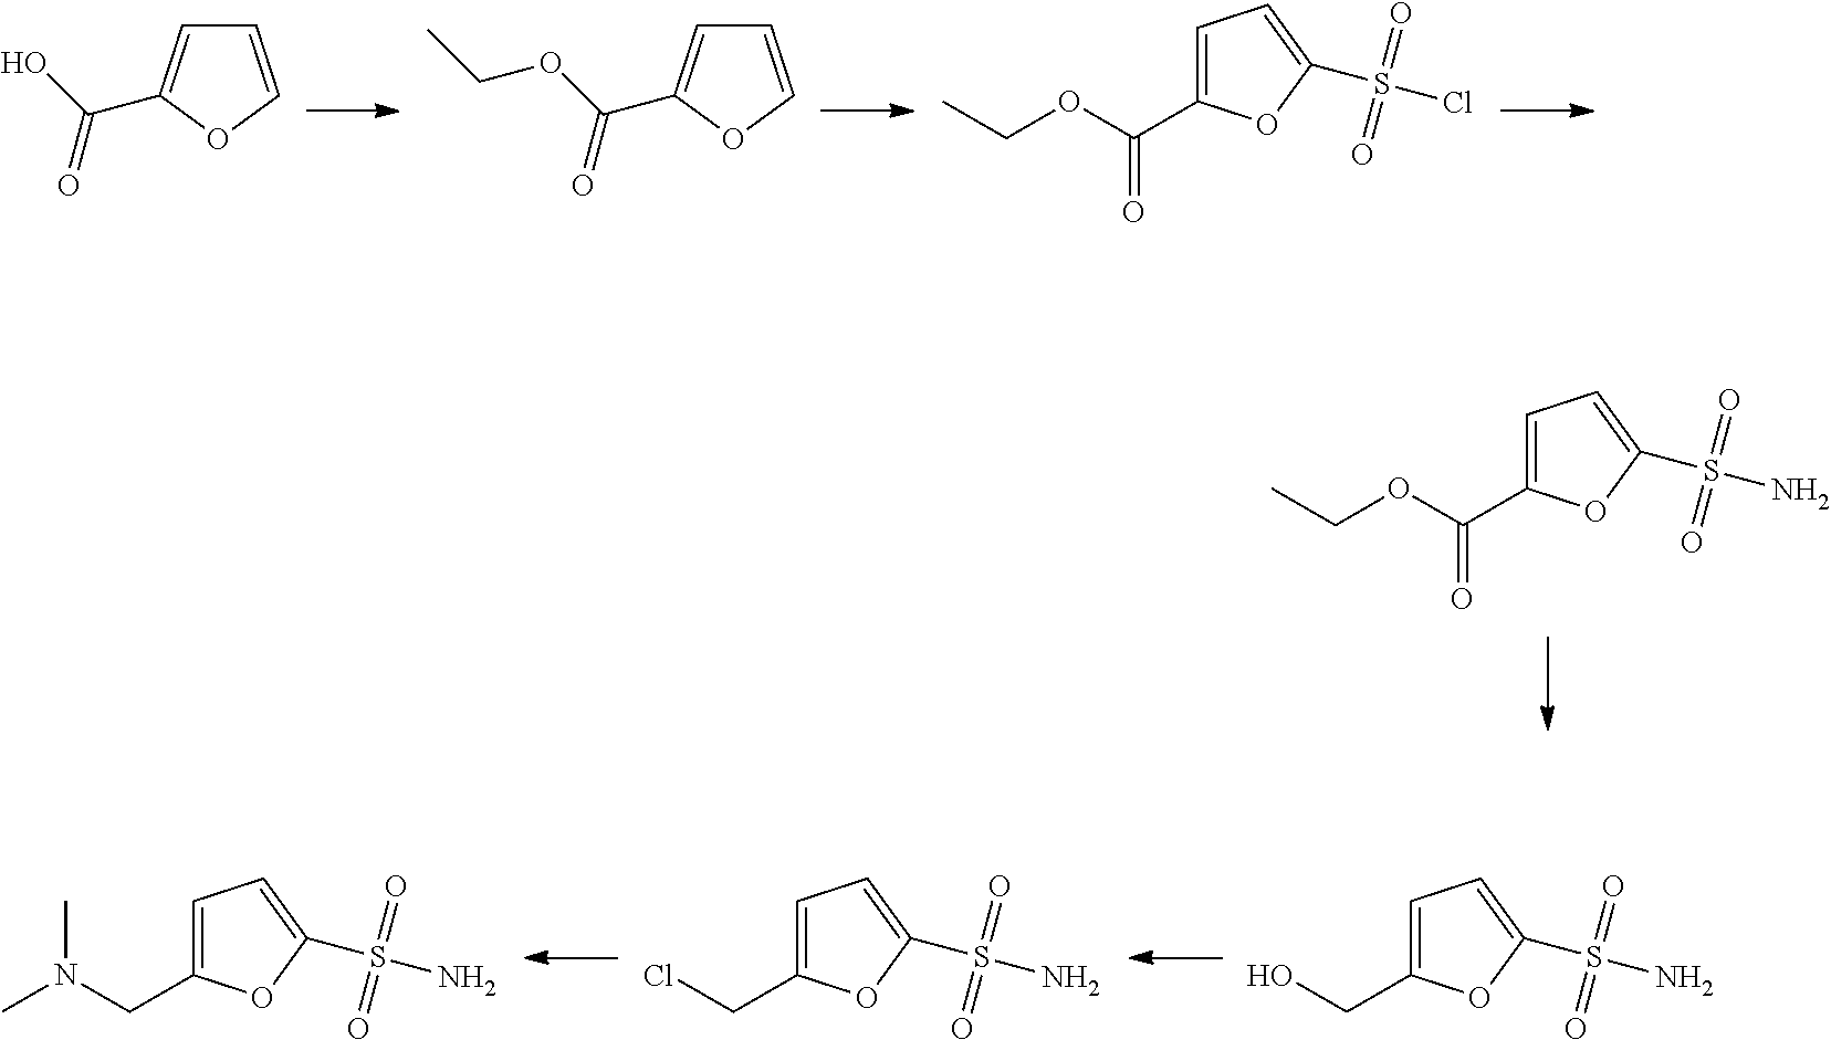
C1=COC(C(O)=O)=C1.C1=COC(C(OCC)=O)=C1.C1(C(OCC)=O)=CC=C(S(Cl)(=O)=O)O1.C1(C(OCC)=O)=CC=C(S(N)(=O)=O)O1.C1(CO)=CC=C(S(N)(=O)=O)O1.C1(CCl)=CC=C(S(N)(=O)=O)O1.C1(CN(C)C)=CC=C(S(N)(=O)=O)O1
